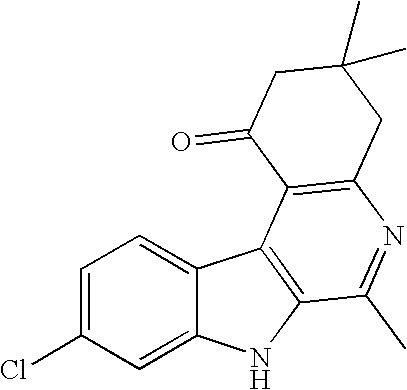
C1=C(Cl)C=C2C(=C1)C1=C(N2)C(C)=NC2=C1C(=O)CC(C)(C)C2
